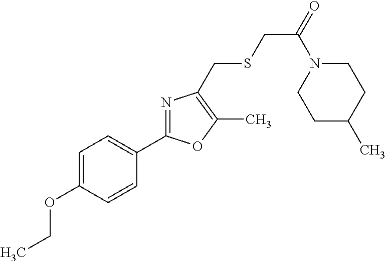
C1=C(OCC)C=CC(C2=NC(CSCC(=O)N3CCC(C)CC3)=C(C)O2)=C1
